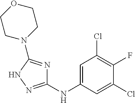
C1=C(NC2=NNC(N3CCOCC3)=N2)C=C(Cl)C(F)=C1Cl
